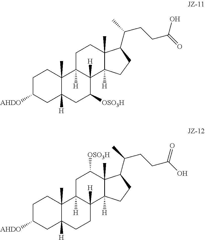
C12(C)C([H])(CC([AHDO])CC1)CC([OSO3H])C1([H])C2([H])CCC2(C)C1([H])CCC2C(C)CCC(=O)O.C12(C)C([H])(CC([AHDO])CC1)CCC1([H])C2([H])CC([OSO3H])C2(C)C1([H])CCC2C(C)CCC(O)=O
